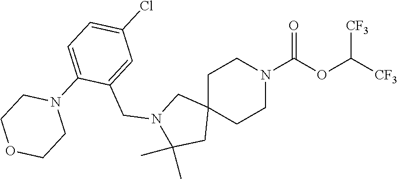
C1C2(CCN(C(OC([CF3])[CF3])=O)C1)CN(CC1=CC(Cl)=CC=C1N1CCOCC1)C(C)(C)C2
